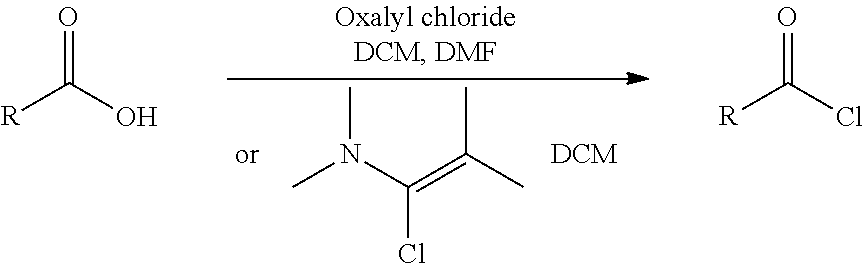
CN(C(=C(C)C)Cl)C.[R]C(O)=O.[R]C(Cl)=O
